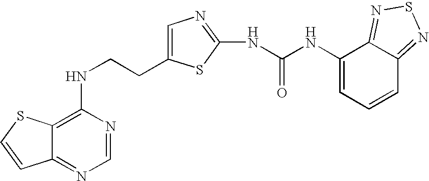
C(CNC1=C2C(=NC=N1)C=CS2)C1=CN=C(NC(=O)NC2=CC=CC3=NSN=C23)S1
